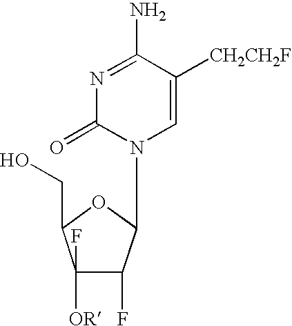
N1=C(N)C([CH2CH2F])=CN(C2C(F)C(F)([OR])C(CO)O2)C1=O
